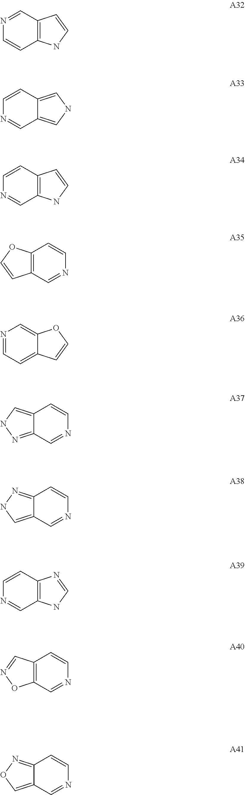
N1=CC2=C(C=C1)NC=C2.C1=CC2=CNC=C2C=N1.C1=CC2=C(C=N1)NC=C2.C12=C(C=NC=C1)C=CO2.N1=CC=C2C(=C1)OC=C2.C12=CNN=C1C=NC=C2.C12=NNC=C1C=NC=C2.C1=CC2=C(C=N1)NC=N2.C12=C(C=NC=C1)ON=C2.C12=NOC=C1C=NC=C2
